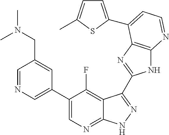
C1=NC=C(C2=CN=C3C(=C2F)C(C2=NC4=C(N2)N=CC=C4C2=CC=C(C)S2)=NN3)C=C1CN(C)C
